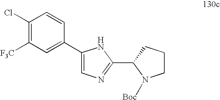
C1CCC(C2=NC=C(C3=CC([F3C])=C(Cl)C=C3)N2)N1[Boc]
